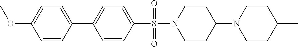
C1=C(C2=CC=C(OC)C=C2)C=CC(S(N2CCC(N3CCC(C)CC3)CC2)(=O)=O)=C1
